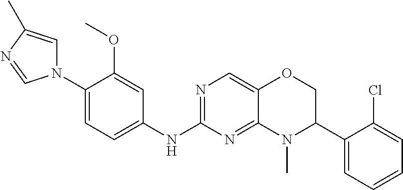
C1(N2C=C(C)N=C2)=CC=C(NC2=NC=C3C(=N2)N(C)C(C2=CC=CC=C2Cl)CO3)C=C1OC
